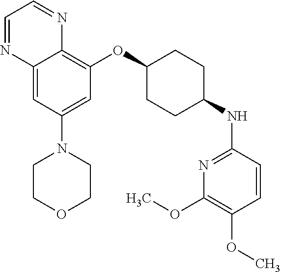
C12=CC(N3CCOCC3)=CC(OC3CCC(NC4=NC(OC)=C(OC)C=C4)CC3)=C1N=CC=N2
